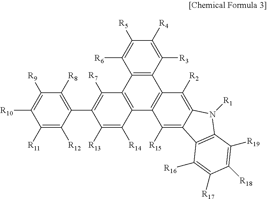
C12=C(C([R3])=C([R4])C([R5])=C1[R6])C1=C(C3=C2C([R7])=C(C2=C([R8])C([R9])=C([R10])C([R11])=C2[R12])C([R13])=C3[R14])C([R15])=C2C(=C1[R2])N([R1])C1=C2C([R16])=C([R17])C([R18])=C1[R19]
